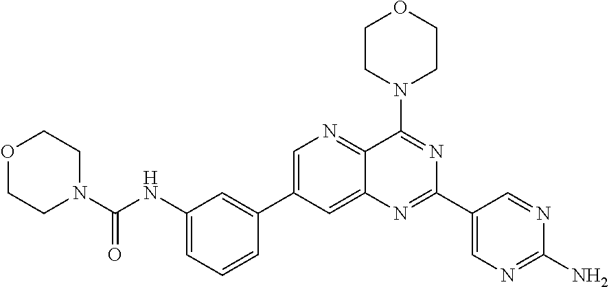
C1=C(C2=CC(NC(=O)N3CCOCC3)=CC=C2)C=C2C(=N1)C(N1CCOCC1)=NC(C1=CN=C(N)N=C1)=N2
